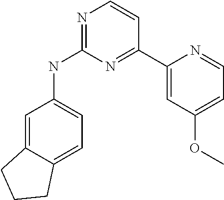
C1(C2=NC(NC3=CC=C4C(=C3)CCC4)=NC=C2)=CC(OC)=CC=N1
